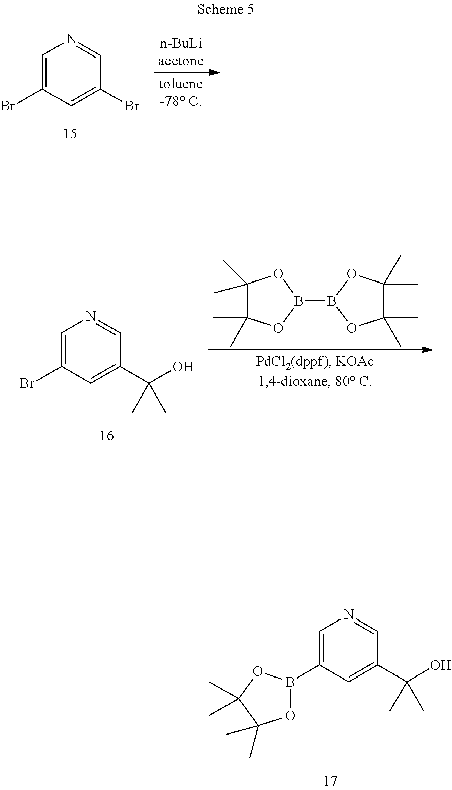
C1=C(Br)C=C(Br)C=N1.C1=C(Br)C=C(C(O)(C)C)C=N1.C1(C)(C)C(C)(C)OB(B2OC(C)(C)C(C)(C)O2)O1.C1=C(B2OC(C)(C)C(C)(C)O2)C=C(C(O)(C)C)C=N1
